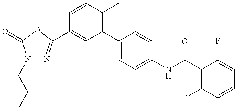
N1(CCC)N=C(C2=CC(C3=CC=C(NC(=O)C4=C(F)C=CC=C4F)C=C3)=C(C)C=C2)OC1=O
